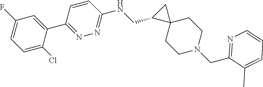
C1=C(Cl)C(C2=NN=C(NCC3C4(C3)CCN(CC3=NC=CC=C3C)CC4)C=C2)=CC(F)=C1
